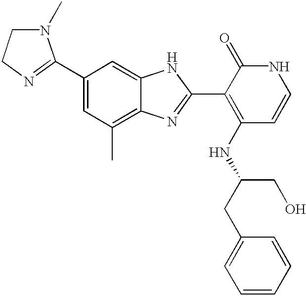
C1(C2=NCCN2C)=CC(C)=C2C(=C1)NC(C1=C(NC(CC3=CC=CC=C3)CO)C=CNC1=O)=N2
